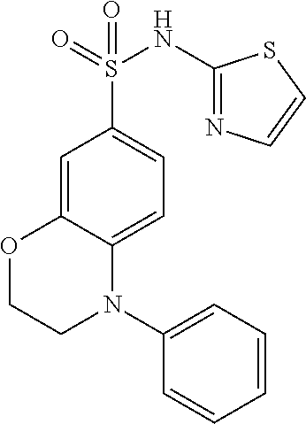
C1=C2C(=CC=C1S(=O)(NC1=NC=CS1)=O)N(C1=CC=CC=C1)CCO2
